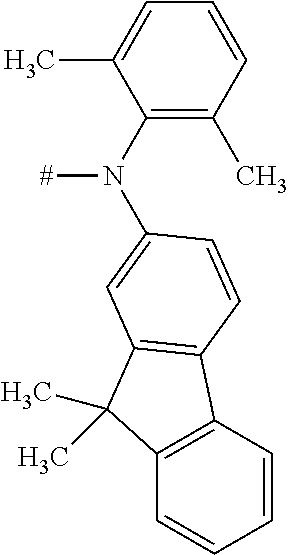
C1=C(C)C(N([#])C2=CC3=C(C4=C(C=CC=C4)C3(C)C)C=C2)=C(C)C=C1
